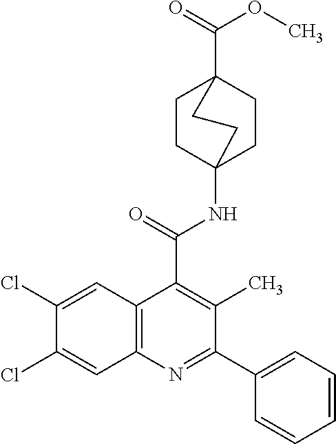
C1(Cl)=CC2=C(C=C1Cl)N=C(C1=CC=CC=C1)C(C)=C2C(=O)NC12CCC(C(=O)OC)(CC1)CC2
